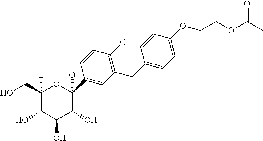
C1(CC2=CC=C(OCCOC(C)=O)C=C2)=C(Cl)C=CC(C23OC(CO)(C(O)C(O)C2O)CO3)=C1
